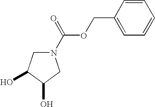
N1(C(OCC2=CC=CC=C2)=O)CC(O)C(O)C1
